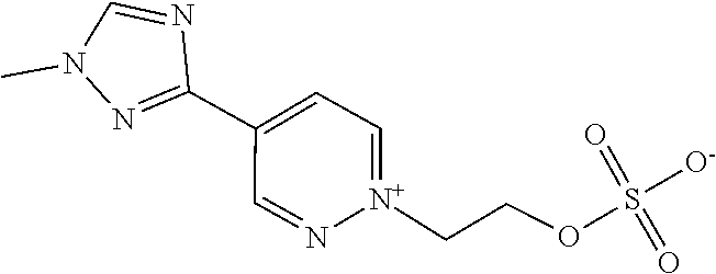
N1=C(C2=CC=[N+](CCOS(=O)(=O)[O-])N=C2)N=CN1C
